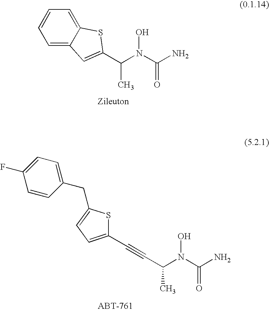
C1=C2C(=CC=C1)SC(C(N(C(N)=O)O)C)=C2.C1(C#CC(N(C(N)=O)O)C)=CC=C(CC2=CC=C(F)C=C2)S1
